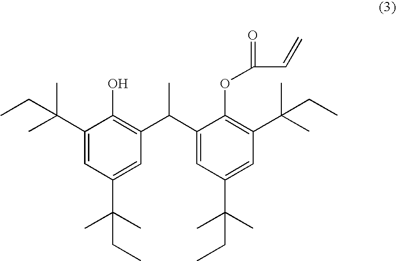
CCC(C)(C)C1=CC(C(C)(C)CC)=CC(C(C2=CC(C(C)(C)CC)=CC(C(C)(C)CC)=C2OC(=O)C=C)C)=C1O
